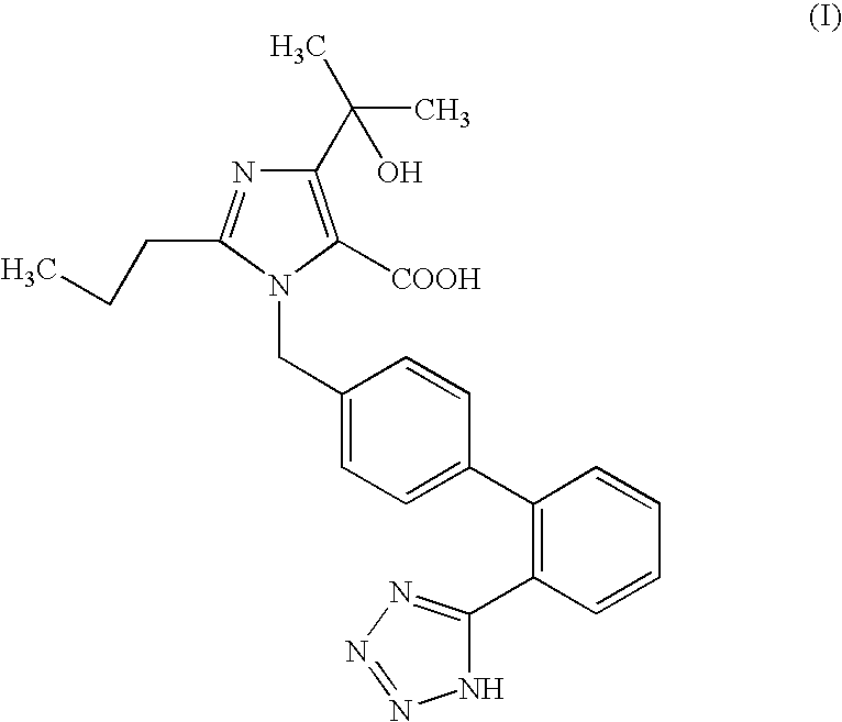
C1(C(C)(O)C)=C([COOH])N(CC2=CC=C(C3=C(C4=NN=NN4)C=CC=C3)C=C2)C(CCC)=N1
